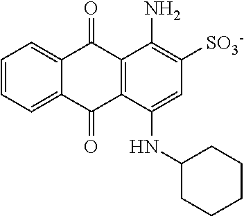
C1=CC=C2C(=C1)C(=O)C1=C(C2=O)C(NC2CCCCC2)=CC([SO3-])=C1N
